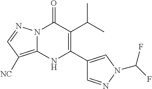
N12C(=C([NC])C=N1)NC(C1=CN(C(F)F)N=C1)=C(C(C)C)C2=O
